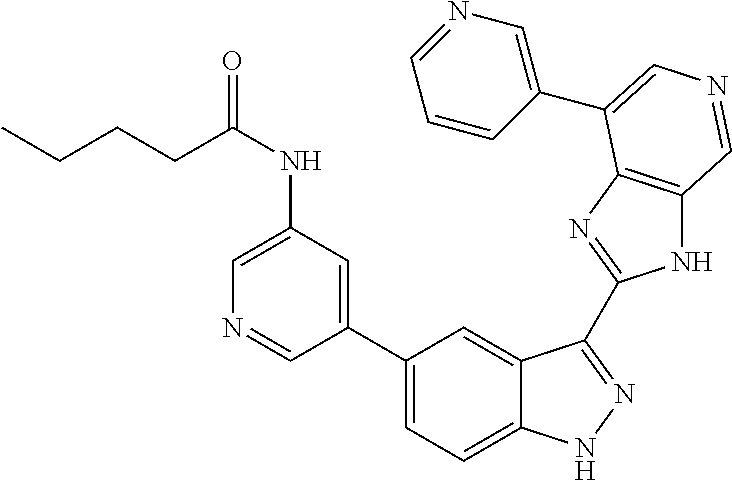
C(NC1=CN=CC(C2=CC=C3C(=C2)C(C2=NC4=C(N2)C=NC=C4C2=CN=CC=C2)=NN3)=C1)(CCCC)=O
